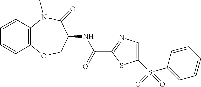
C1=CC2=C(C=C1)OCC(NC(C1=NC=C(S(C3=CC=CC=C3)(=O)=O)S1)=O)C(=O)N2C
